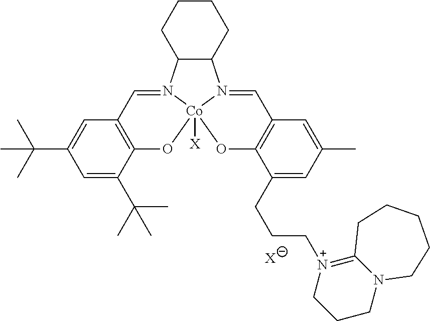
C1=C(C(C)(C)C)C=C(C(C)(C)C)C2=C1C=N1C3C(N4=CC5=C(C(CCC[N+]6=C7N(CCC6)CCCCC7)=CC(C)=C5)O[Co]14([X])O2)CCCC3.[X]
